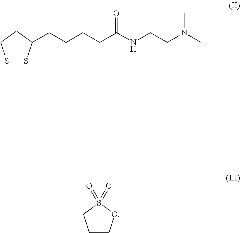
S1SC(CCCCC(NCCN(C)C)=O)CC1.C1COS(=O)(=O)C1
